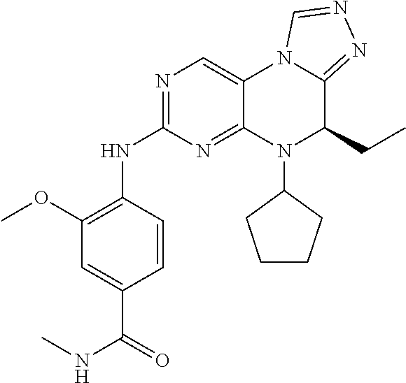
N(C1=NC=C2C(=N1)N(C1CCCC1)C(CC)C1=NN=CN21)C1=C(OC)C=C(C(=O)NC)C=C1
